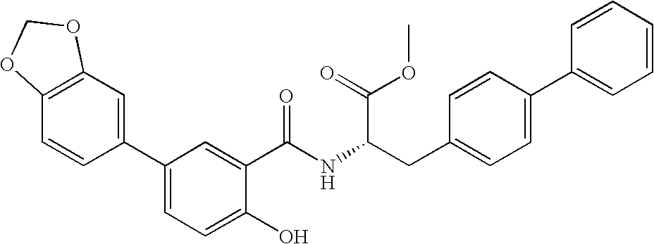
C1=CC(C2=CC=C(O)C(C(=O)NC(CC3=CC=C(C4=CC=CC=C4)C=C3)C(OC)=O)=C2)=CC2=C1OCO2
